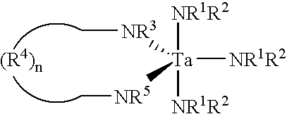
[NR1R2][Ta]([NR1R2])([NR1R2])([NR3]C)[NR5]C.[(R4)n]
